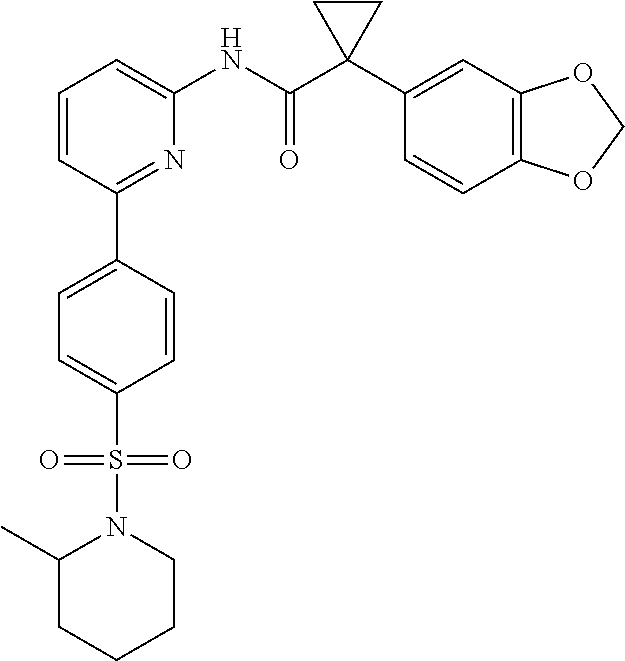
C1=CC=C(NC(C2(C3=CC4=C(C=C3)OCO4)CC2)=O)N=C1C1=CC=C(S(N2CCCCC2C)(=O)=O)C=C1
